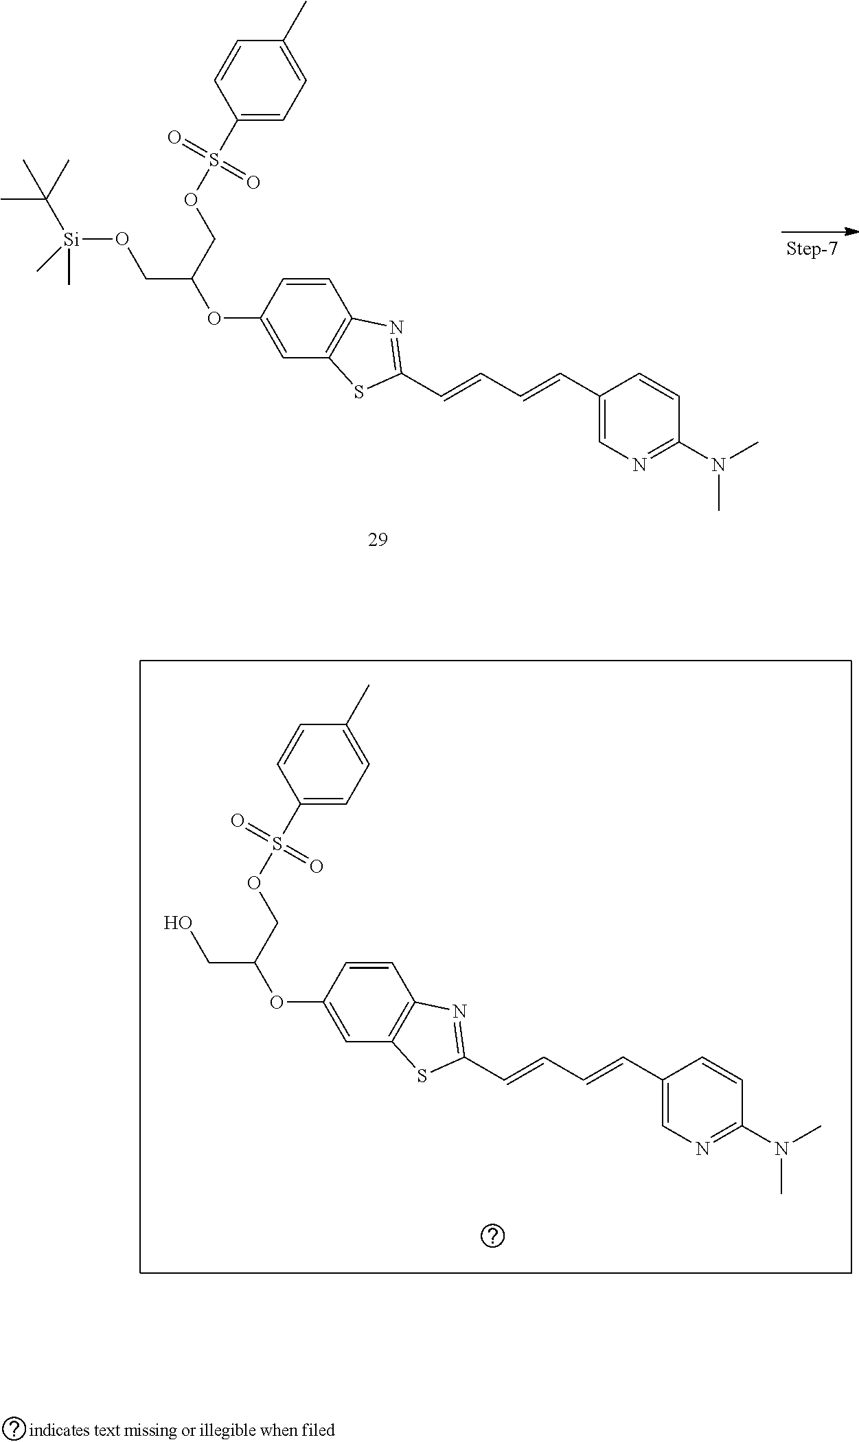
C1=CC(OC(CO)COS(C2=CC=C(C)C=C2)(=O)=O)=CC2=C1N=C(C=CC=CC1=CN=C(N(C)C)C=C1)S2.C1=CC(OC(CO[Si](C)(C(C)(C)C)C)COS(C2=CC=C(C)C=C2)(=O)=O)=CC2=C1N=C(C=CC=CC1=CN=C(N(C)C)C=C1)S2
